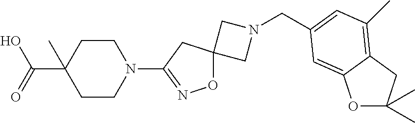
C1N(CC2=CC(C)=C3CC(C)(C)OC3=C2)CC12ON=C(N1CCC(C(O)=O)(C)CC1)C2
